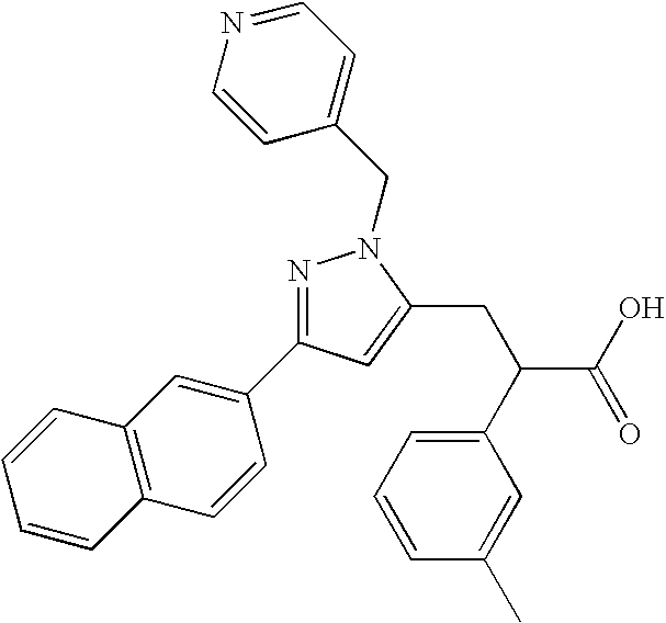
N1=C(C2=CC3=C(C=C2)C=CC=C3)C=C(CC(C2=CC=CC(C)=C2)C(O)=O)N1CC1=CC=NC=C1
